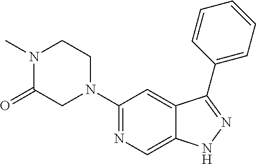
C1(N2CC(=O)N(C)CC2)=NC=C2C(=C1)C(C1=CC=CC=C1)=NN2
